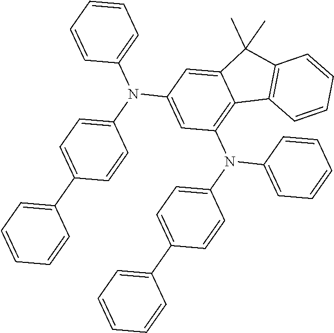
C12=CC(N(C3=CC=C(C4=CC=CC=C4)C=C3)C3=CC=CC=C3)=CC(N(C3=CC=C(C4=CC=CC=C4)C=C3)C3=CC=CC=C3)=C1C1=C(C2(C)C)C=CC=C1
